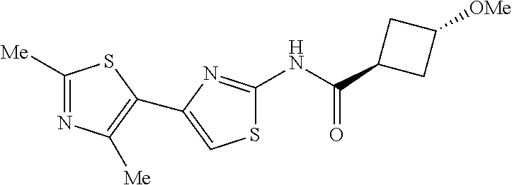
C1([Me])=NC([Me])=C(C2=CSC(NC(C3CC([OMe])C3)=O)=N2)S1
